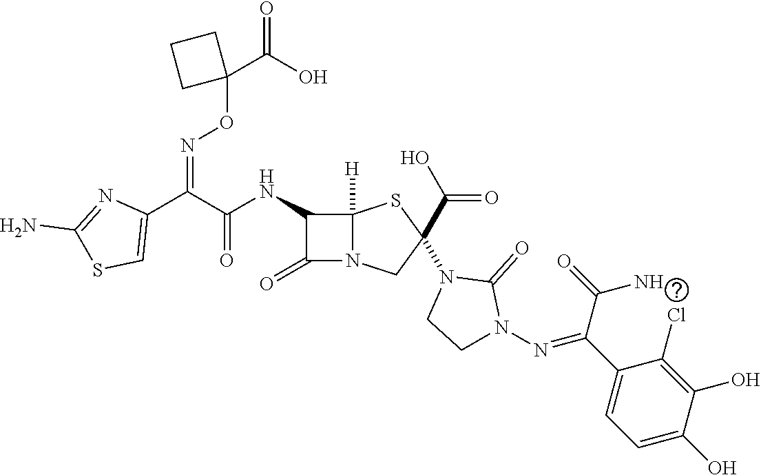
C(=O)(NC1C(=O)N2C1([H])SC(N1CCN(N=C(C3=CC=C(O)C(O)=C3Cl)C(N)=O)C1=O)(C(O)=O)C2)C(C1=CSC(N)=N1)=NOC1(C(O)=O)CCC1
